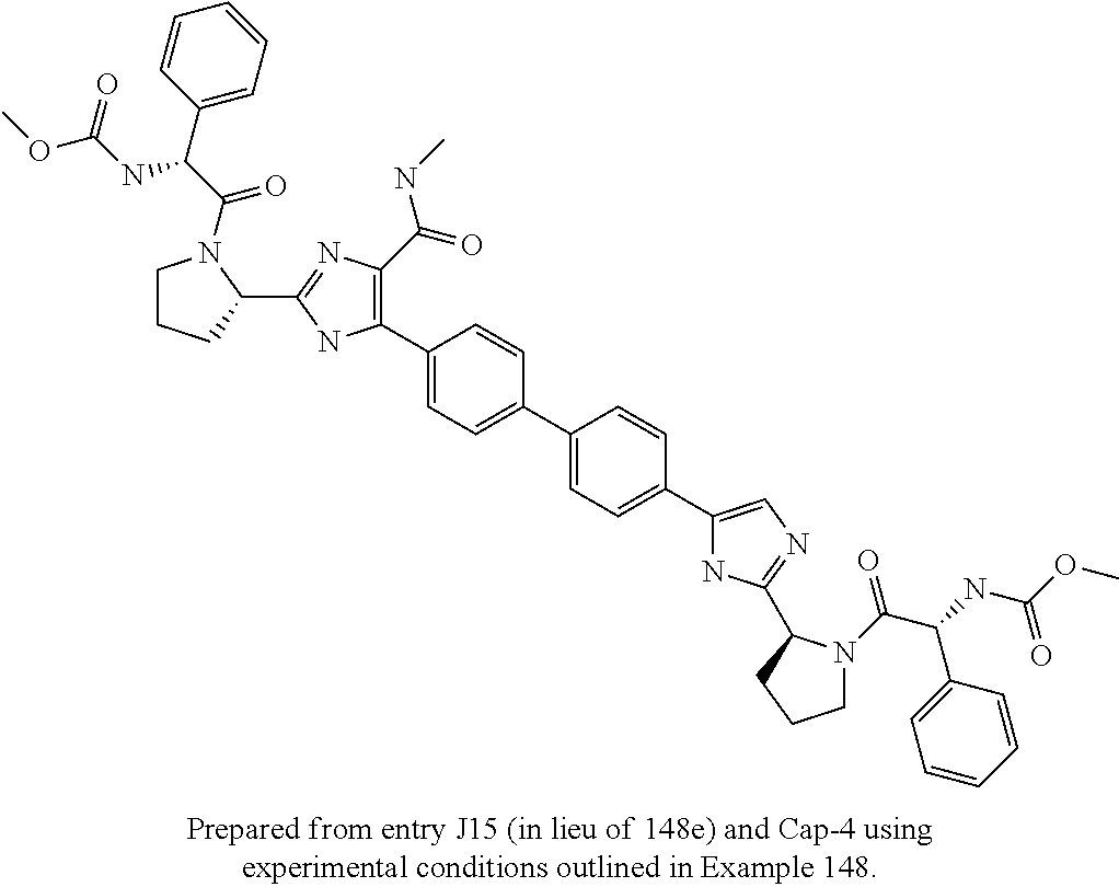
C1(C2=C(C(=O)NC)N=C(C3N(C(C(C4=CC=CC=C4)NC(=O)OC)=O)CCC3)N2)=CC=C(C2=CC=C(C3=CN=C(C4N(C(C(C5=CC=CC=C5)NC(=O)OC)=O)CCC4)N3)C=C2)C=C1
